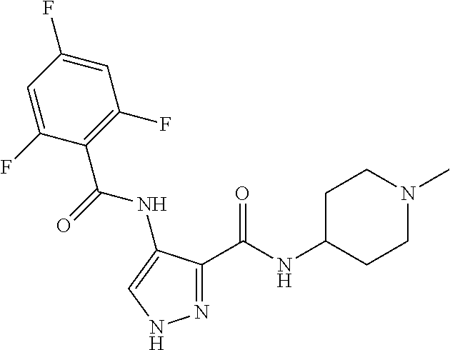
N1=C(C(NC2CCN(C)CC2)=O)C(NC(=O)C2=C(F)C=C(F)C=C2F)=CN1
